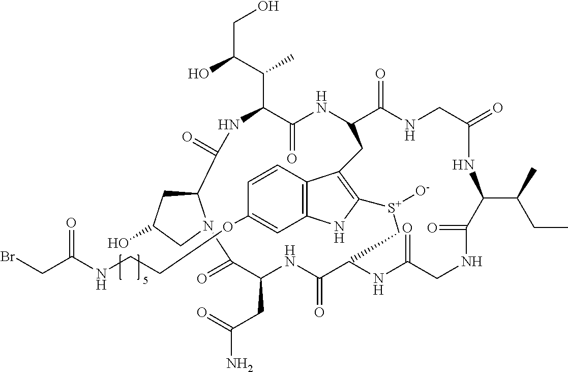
C12CC(O)CN1C(=O)C(CC(=O)N)NC(=O)C1NC(=O)CNC(=O)C(C(CC)C)NC(=O)CNC(=O)C(NC(=O)C(C(C)C(CO)O)NC2=O)CC2=C([S+]([O-])C1)NC1=C2C=CC(OCCNC(CBr)=O)=C1
